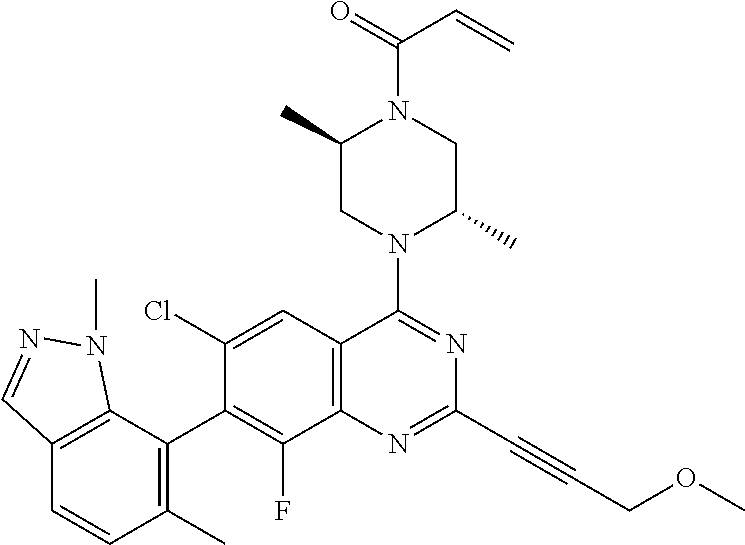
C12=C(C=C(Cl)C(C3=C(C)C=CC4=C3N(C)N=C4)=C1F)C(N1C(C)CN(C(=O)C=C)C(C)C1)=NC(C#CCOC)=N2
